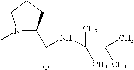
N1(C)C(C(=O)NC(C)(C(C)C)C)CCC1
